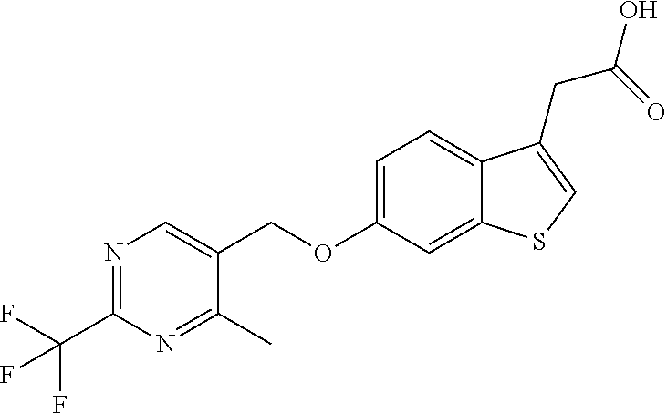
C(OC1=CC=C2C(=C1)SC=C2CC(O)=O)C1=CN=C(C(F)(F)F)N=C1C
